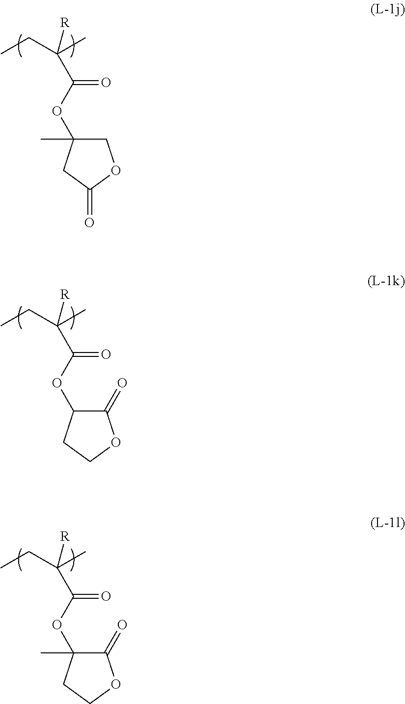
C1(OC(C([R])(C)CC)=O)(C)COC(=O)C1.C1(OC(C([R])(C)CC)=O)C(=O)OCC1.C1(OC(C([R])(C)CC)=O)(C)C(=O)OCC1
